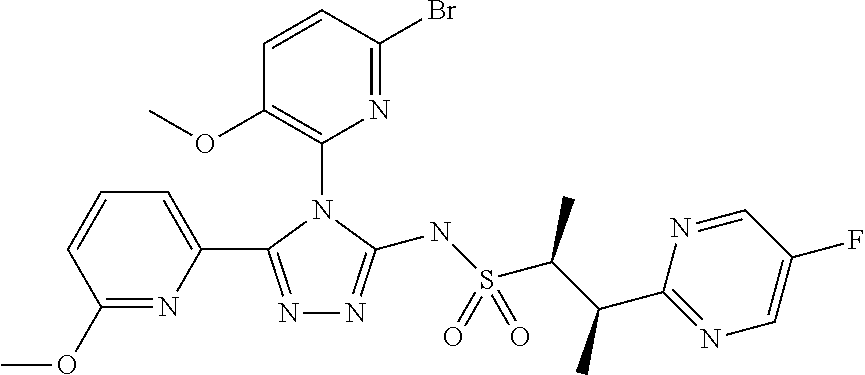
C1=CC(Br)=NC(N2C(C3=CC=CC(OC)=N3)=NN=C2NS(C(C(C)C2=NC=C(F)C=N2)C)(=O)=O)=C1OC
